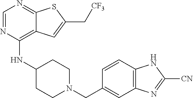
C1=NC(NC2CCN(CC3=CC4=C(C=C3)NC([CN])=N4)CC2)=C2C(=N1)SC(C[CF3])=C2
